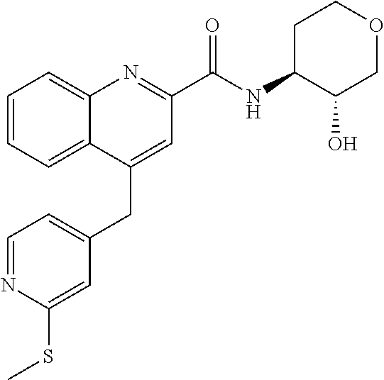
C1=NC(SC)=CC(CC2=CC(C(NC3C(O)COCC3)=O)=NC3=CC=CC=C23)=C1
